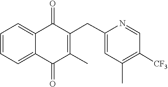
C1=CC=C2C(=O)C(CC3=CC(C)=C([CF3])C=N3)=C(C)C(=O)C2=C1
